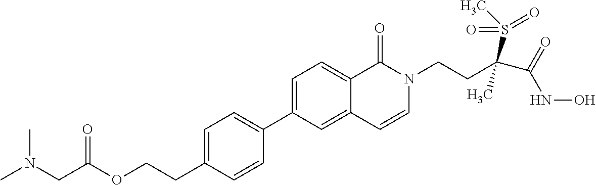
C1=C(CCOC(CN(C)C)=O)C=CC(C2=CC=C3C(=C2)C=CN(CCC(C(=O)NO)(S(C)(=O)=O)C)C3=O)=C1
